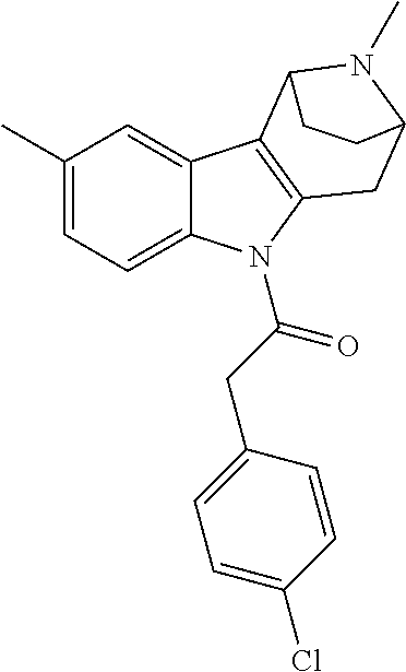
C1(C)=CC=C2C(=C1)C1=C(N2C(CC2=CC=C(Cl)C=C2)=O)CC2N(C)C1CC2
